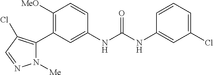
C1([MeO])=C(C2=C(Cl)C=NN2[Me])C=C(NC(NC2=CC(Cl)=CC=C2)=O)C=C1
